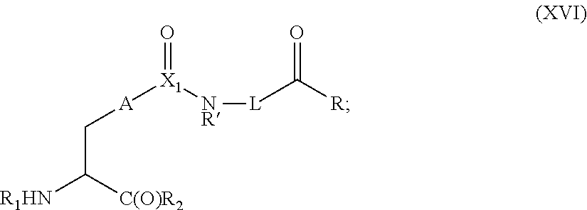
[NR]([X1]([A]CC([R1HN])[C(O)R2])=O)[L]C(=O)[R]
